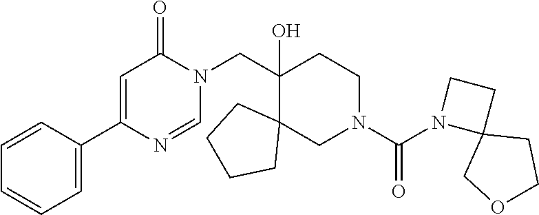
C1(CN2C(=O)C=C(C3=CC=CC=C3)N=C2)(O)C2(CN(C(N3C4(CC3)COCC4)=O)CC1)CCCC2
